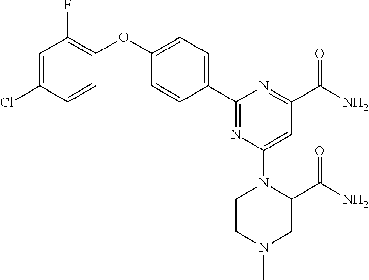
C1=CC(Cl)=CC(F)=C1OC1=CC=C(C2=NC(N3CCN(C)CC3C(N)=O)=CC(C(N)=O)=N2)C=C1
